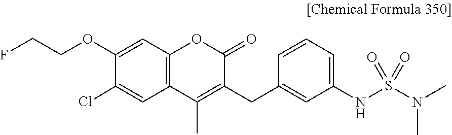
C1=C(OCCF)C(Cl)=CC2=C1OC(=O)C(CC1=CC(NS(N(C)C)(=O)=O)=CC=C1)=C2C
